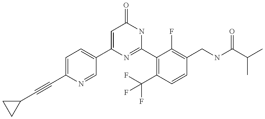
C1(C2=CC=C(C#CC3CC3)N=C2)=CC(=O)NC(C2=C(C(F)(F)F)C=CC(CNC(C(C)C)=O)=C2F)=N1
